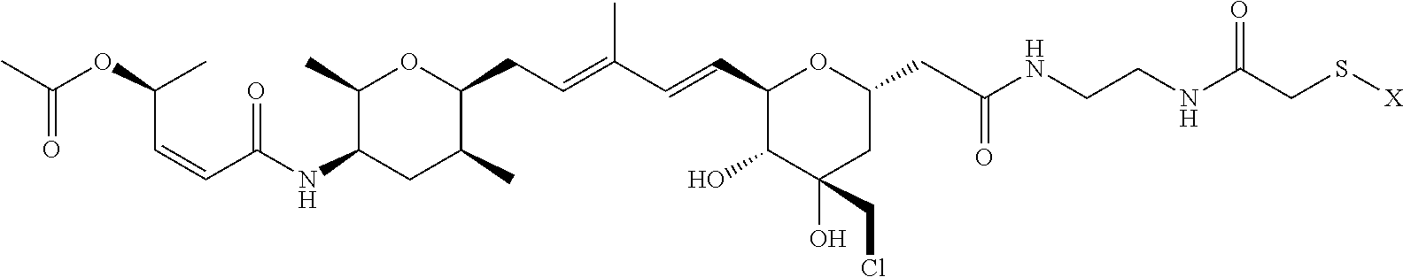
C1(C)C(NC(=O)C=CC(C)OC(=O)C)CC(C)C(CC=C(C)C=CC2OC(CC(=O)NCCNC(CS[X])=O)CC(O)(CCl)C2O)O1
